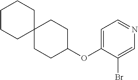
C1CCC2(CC1)CCC(OC1=CC=NC=C1Br)CC2
